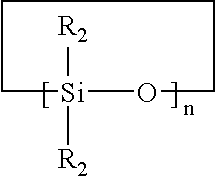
[R2][Si]1([R2])CCCCO1
